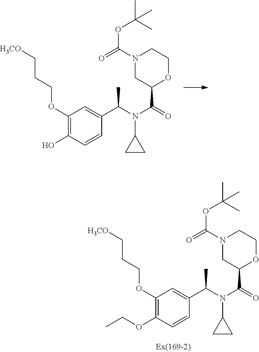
C1(OCCC[H3CO])=C(O)C=CC(C(N(C(=O)C2OCCN(C(=O)OC(C)(C)C)C2)C2CC2)C)=C1.C1(OCCC[H3CO])=C(OCC)C=CC(C(N(C(=O)C2OCCN(C(=O)OC(C)(C)C)C2)C2CC2)C)=C1
